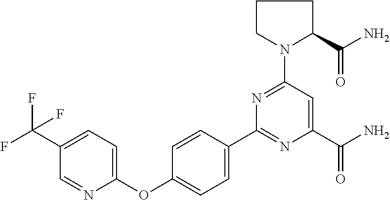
C1=NC(OC2=CC=C(C3=NC(C(N)=O)=CC(N4CCCC4C(N)=O)=N3)C=C2)=CC=C1C(F)(F)F
